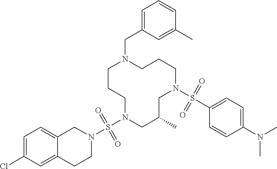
C1CCN(S(N2CC3=CC=C(Cl)C=C3CC2)(=O)=O)CC(C)CN(S(C2=CC=C(N(C)C)C=C2)(=O)=O)CCCN1CC1=CC=CC(C)=C1
